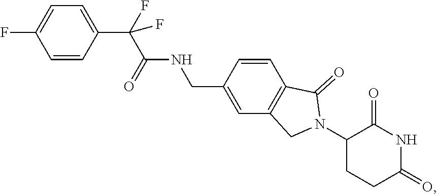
FC1=CC=C(C(F)(C(NCC2=CC3=C(C=C2)C(=O)N(C2CCC(=O)NC2=O)C3)=O)F)C=C1
